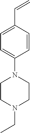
C(=C)C1=CC=C(N2CCN(CC)CC2)C=C1
